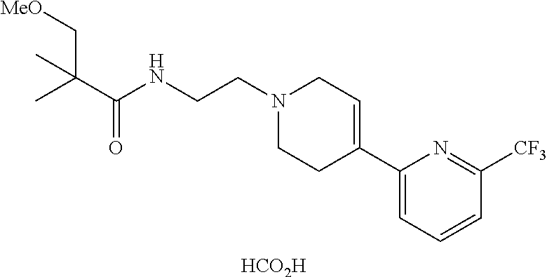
C(NCCN1CCC(C2=CC=CC([CF3])=N2)=CC1)(=O)C(C)(C[MeO])C.[HCO2H]
